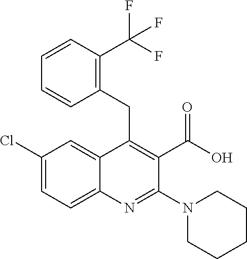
C1(Cl)=CC=C2C(=C1)C(CC1=C(C(F)(F)F)C=CC=C1)=C(C(O)=O)C(N1CCCCC1)=N2
